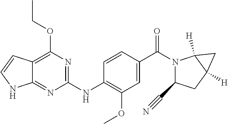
C1(NC2=C(OC)C=C(C(N3C(C#N)CC4([H])C3([H])C4)=O)C=C2)=NC(OCC)=C2C(=N1)NC=C2
